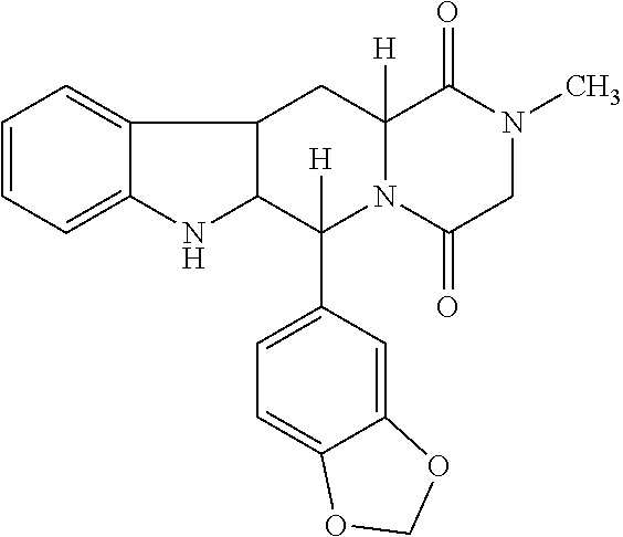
C1=CC=C2C(=C1)C1C(N2)C(C2=CC=C3C(=C2)OCO3)([H])N2C([H])(C1)C(=O)N(C)CC2=O
